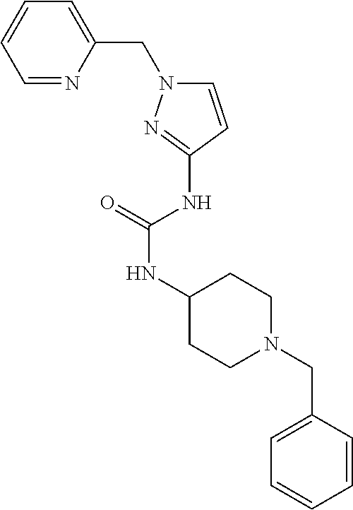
C1(NC(NC2CCN(CC3=CC=CC=C3)CC2)=O)=NN(CC2=CC=CC=N2)C=C1
